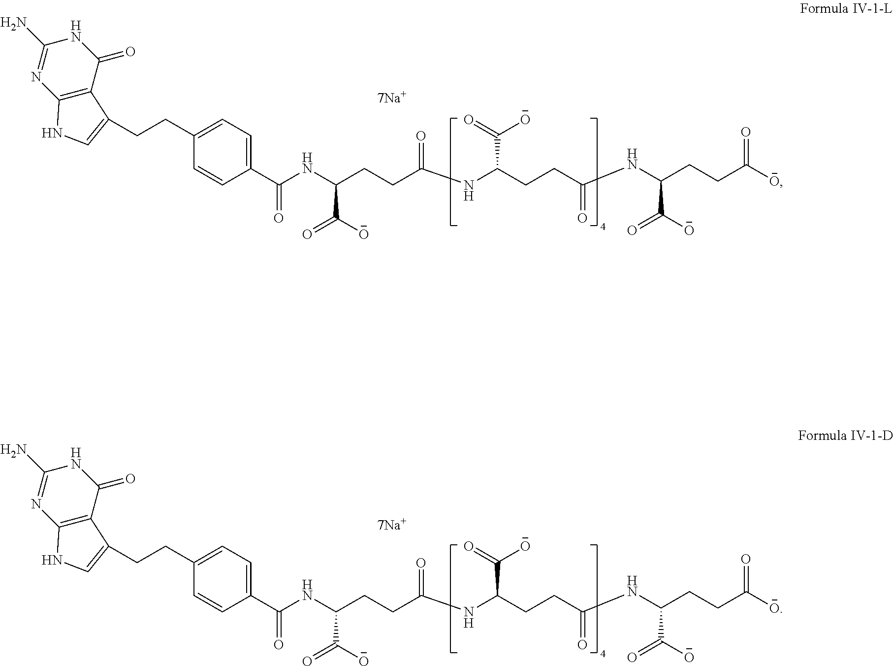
C1(N)=NC2=C(C(=O)N1)C(CCC1=CC=C(C(NC(CCC(NC(CCC(NC(CCC([O-])=O)C([O-])=O)=O)C(=O)[O-])=O)C([O-])=O)=O)C=C1)=CN2.C1(N)=NC2=C(C(=O)N1)C(CCC1=CC=C(C(NC(CCC(NC(CCC(NC(CCC([O-])=O)C([O-])=O)=O)C(=O)[O-])=O)C([O-])=O)=O)C=C1)=CN2
